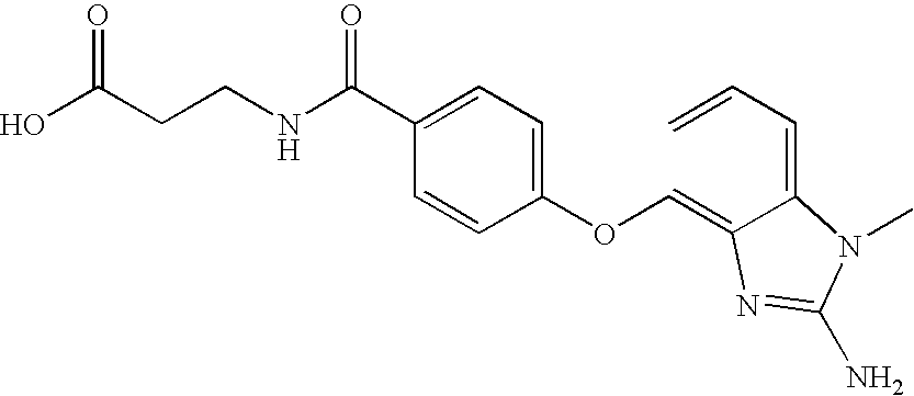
OC(CCNC(C1=CC=C(OC=C2C(=CC=C)N(C)C(N)=N2)C=C1)=O)=O
